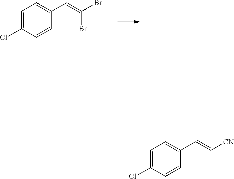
C1=C(Cl)C=CC(C=C(Br)Br)=C1.C1=C(Cl)C=CC(C=C[CN])=C1
